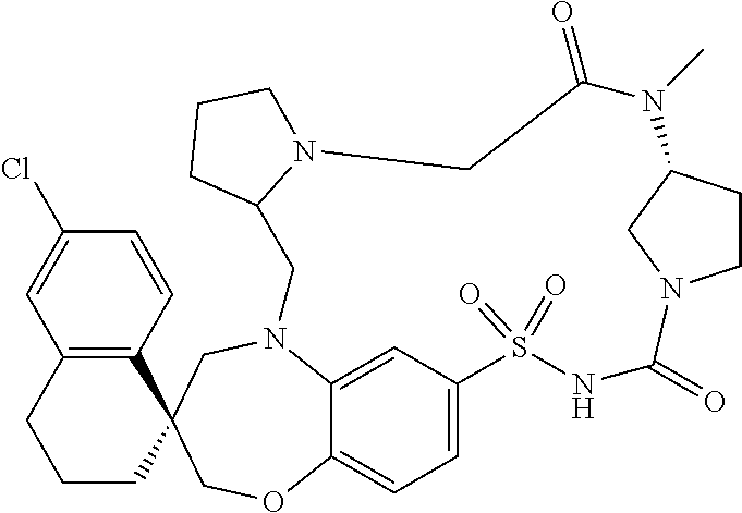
N12C3=CC(=CC=C3OCC3(C4=C(C=C(Cl)C=C4)CCC3)C1)S(=O)(=O)NC(=O)N1CCC(C1)N(C)C(=O)CN1CCCC1C2
